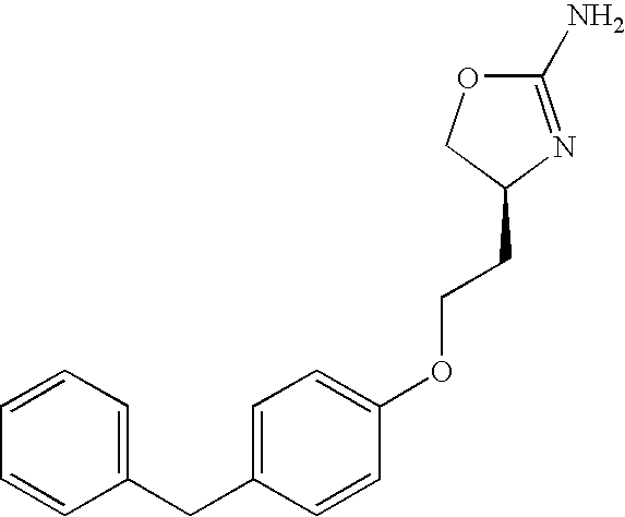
C1=C(CC2=CC=C(OCCC3N=C(N)OC3)C=C2)C=CC=C1
